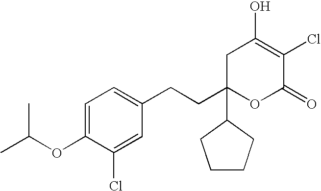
C1=C(OC(C)C)C(Cl)=CC(CCC2(C3CCCC3)OC(=O)C(Cl)=C(O)C2)=C1
